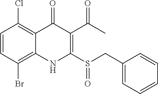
C1=CC(Br)=C2C(=C1Cl)C(=O)C(C(C)=O)=C(S(CC1=CC=CC=C1)=O)N2
